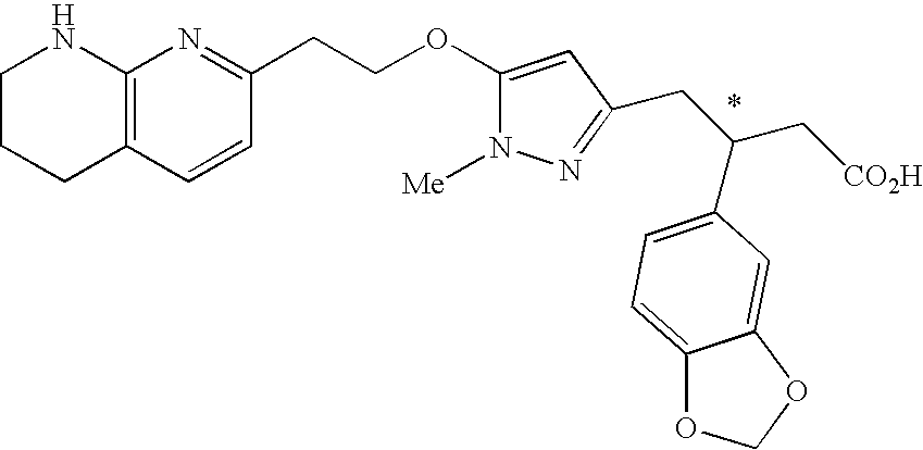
C1CCC2=C(N1)N=C(CCOC1=CC(CC(C[CO2H])C3=CC=C4C(=C3)OCO4)=NN1[Me])C=C2
